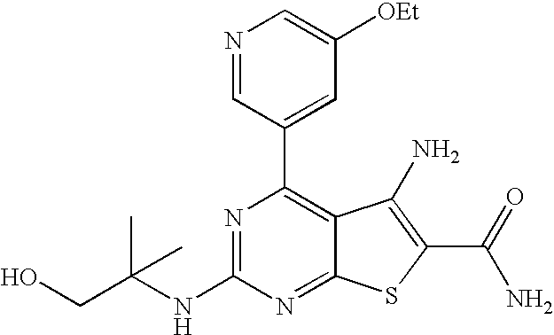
N1=CC(C2=C3C(=NC(NC(CO)(C)C)=N2)SC(C(N)=O)=C3N)=CC([OEt])=C1
